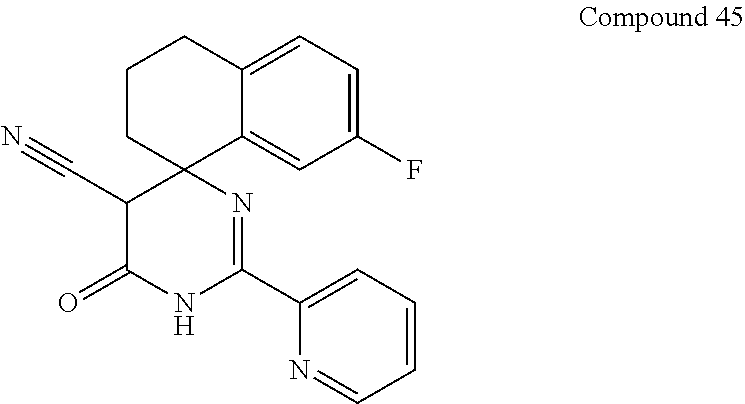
C1(F)=CC=C2C(=C1)C1(CCC2)C(C#N)C(=O)NC(C2=CC=CC=N2)=N1
